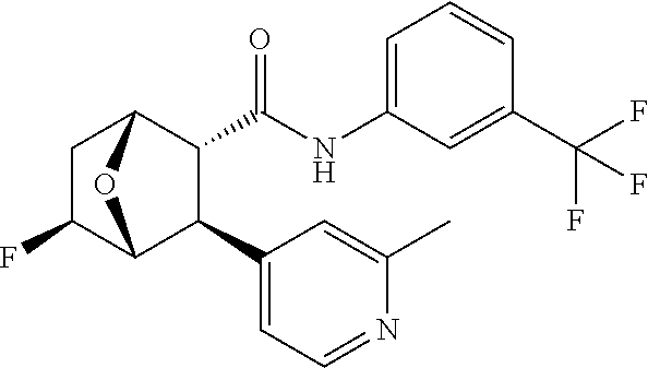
C1=CC(C(F)(F)F)=CC(NC(=O)C2C(C3=CC=NC(C)=C3)C3C(F)CC2O3)=C1
